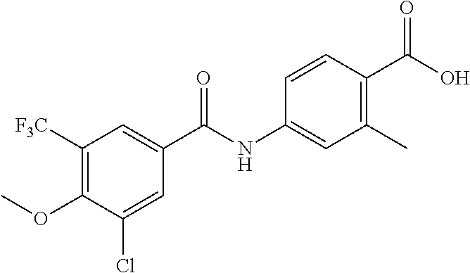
C1([F3C])=C(OC)C(Cl)=CC(C(NC2=CC(C)=C(C(O)=O)C=C2)=O)=C1
